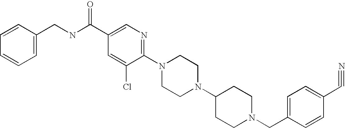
C1(C#N)=CC=C(CN2CCC(N3CCN(C4=NC=C(C(NCC5=CC=CC=C5)=O)C=C4Cl)CC3)CC2)C=C1
